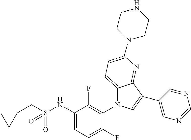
C12=CC=C(N3CCNCC3)N=C1C(C1=CN=CN=C1)=CN2C1=C(F)C(NS(CC2CC2)(=O)=O)=CC=C1F
